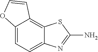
C12=CC=C3C(=C1C=CO2)SC(N)=N3
